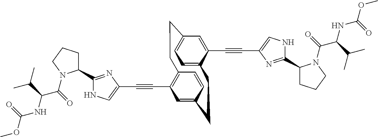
C1(C#CC2=CNC(C3CCCN3C(C(NC(OC)=O)C(C)C)=O)=N2)=C2C=CC(=C1)CCC1=CC=C(C=C1C#CC1=CNC(C3CCCN3C(C(NC(OC)=O)C(C)C)=O)=N1)CC2
